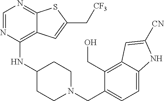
C1=NC(NC2CCN(CC3=CC=C4C(=C3CO)C=C([CN])N4)CC2)=C2C(=N1)SC(C[CF3])=C2
